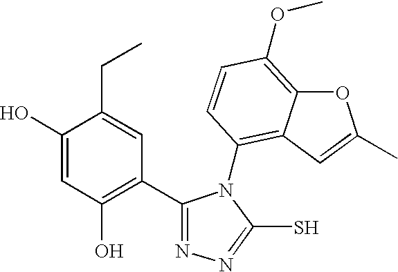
C1(C2=C(O)C=C(O)C(CC)=C2)=NN=C(S)N1C1=C2C(=C(OC)C=C1)OC(C)=C2
